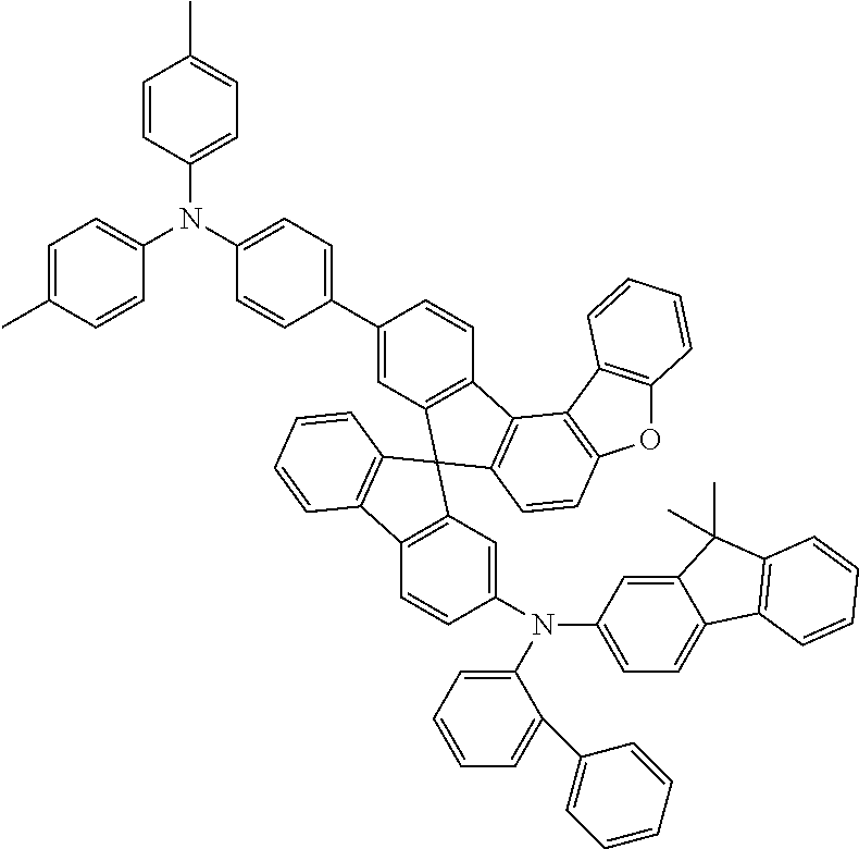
C1(C2=CC3=C(C=C2)C2=C(C34C3=C(C5=C4C=C(N(C4=CC=C6C(=C4)C(C)(C)C4=C6C=CC=C4)C4=CC=CC=C4C4=CC=CC=C4)C=C5)C=CC=C3)C=CC3=C2C2=C(O3)C=CC=C2)=CC=C(N(C2=CC=C(C)C=C2)C2=CC=C(C)C=C2)C=C1
